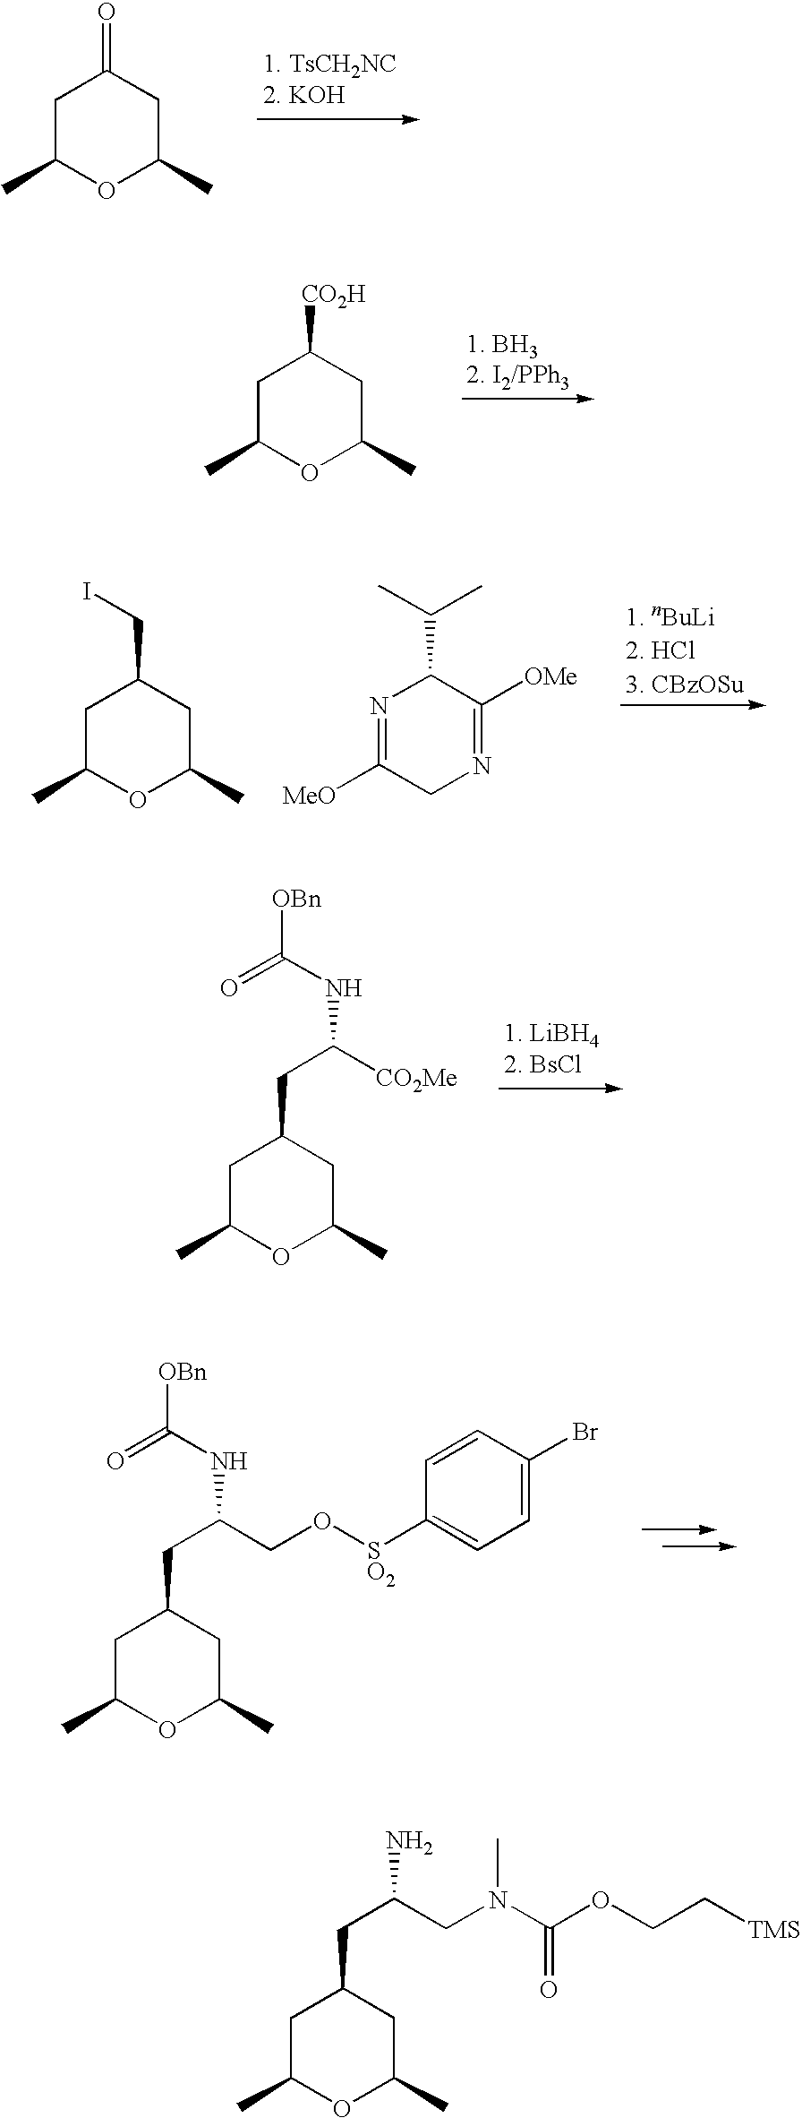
C1C(C)OC(C)CC1=O.C1C(C)OC(C)CC1[CO2H].C1C(C)OC(C)CC1CI.N1=C([MeO])CN=C([OMe])C1C(C)C.C1C(C)OC(C)CC1CC([CO2Me])NC([OBn])=O.C1C(C)OC(C)CC1CC(CO[SO2]C1=CC=C(Br)C=C1)NC([OBn])=O.C1C(C)OC(C)CC1CC(CN(C(OCC[TMS])=O)C)N
